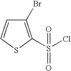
C1(Br)=C(S(Cl)(=O)=O)SC=C1
